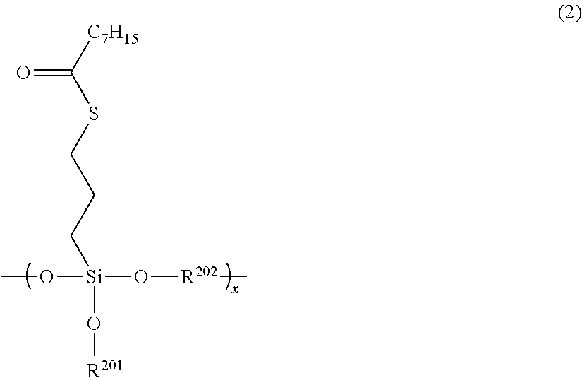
[C7H15]C(SCCC[Si](O[R202]C)(OC)O[R201])=O
